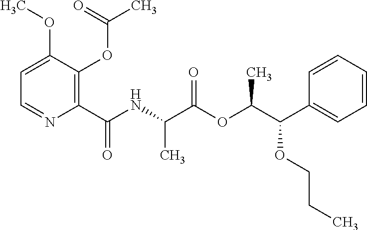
C1=C(OC)C(OC(C)=O)=C(C(NC(C(OC(C(C2=CC=CC=C2)OCCC)C)=O)C)=O)N=C1
